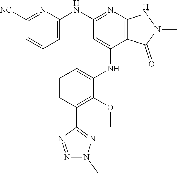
N(C1=NC2=C(C(NC3=CC=CC(C4=NN(C)N=N4)=C3OC)=C1)C(=O)N(C)N2)C1=CC=CC([NC])=N1
